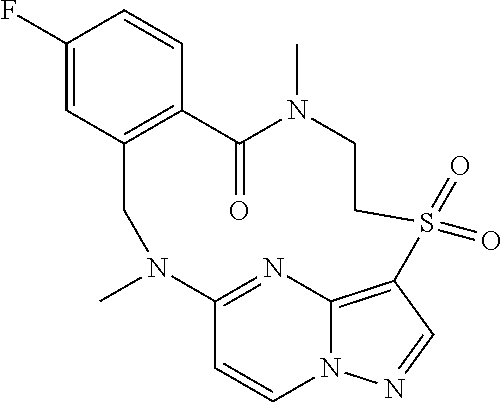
C1(F)=CC2=C(C=C1)C(=O)N(C)CCS(=O)(=O)C1=C3N(C=CC(=N3)N(C)C2)N=C1
